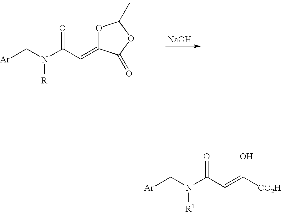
[Ar]CN(C(C=C1OC(C)(C)OC1=O)=O)[R1].[NaOH].[Ar]CN(C(C=C([CO2H])O)=O)[R1]
